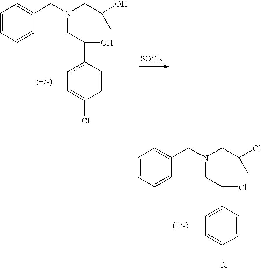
C1=CC=CC(CN(CC(O)C)CC(O)C2=CC=C(Cl)C=C2)=C1.[SOCl2].C1=CC=CC(CN(CC(C)Cl)CC(Cl)C2=CC=C(Cl)C=C2)=C1
